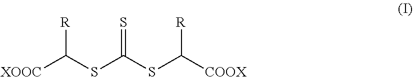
[XOOC]C(SC(SC([COOX])[R])=S)[R]
